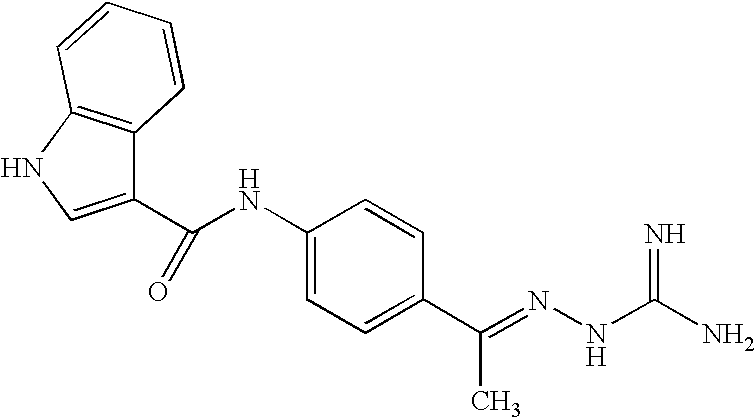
N(C1=CC=C(C(C)=NNC(=N)N)C=C1)C(C1=CNC2=C1C=CC=C2)=O
